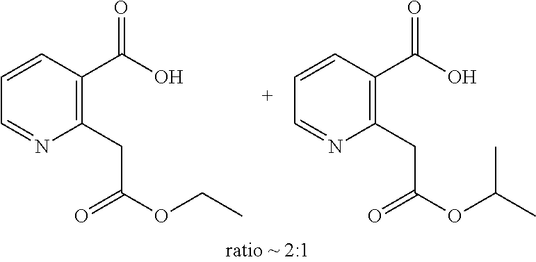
C1(CC(OCC)=O)=C(C(O)=O)C=CC=N1.C1(CC(OC(C)C)=O)=C(C(O)=O)C=CC=N1
